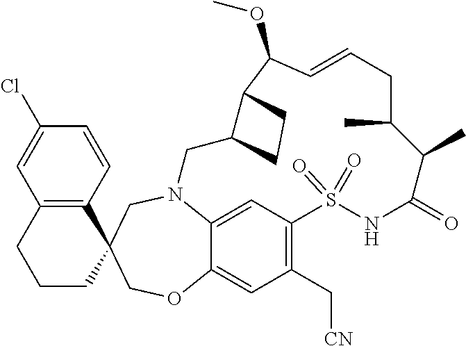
N12C3=CC(=C(C[CN])C=C3OCC3(C4=C(C=C(Cl)C=C4)CCC3)C1)S(=O)(=O)NC(=O)C(C)C(C)CC=CC(OC)C1C(C2)CC1
